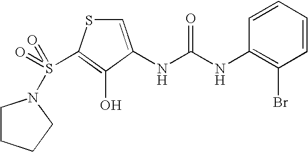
C1=C(NC(=O)NC2=C(Br)C=CC=C2)C(O)=C(S(=O)(=O)N2CCCC2)S1
